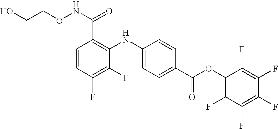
C1=CC(F)=C(F)C(NC2=CC=C(C(OC3=C(F)C(F)=C(F)C(F)=C3F)=O)C=C2)=C1C(NOCCO)=O
